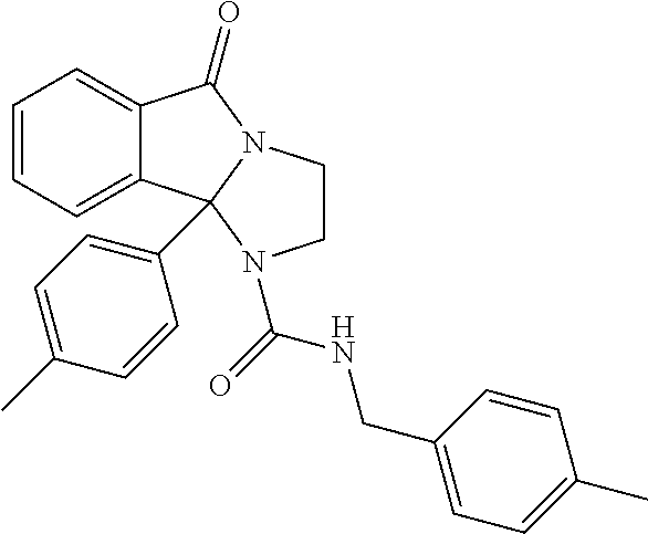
C1=CC=C2C(=C1)C1(C3=CC=C(C)C=C3)N(C2=O)CCN1C(=O)NCC1=CC=C(C)C=C1
